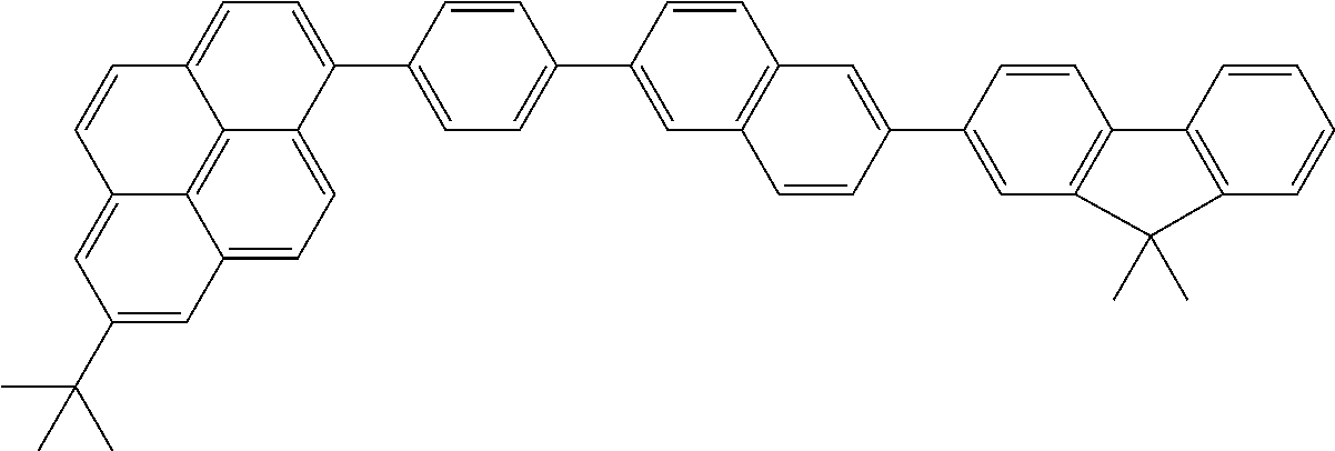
C1(C2=CC3=C(C=C2)C2=C(C=CC=C2)C3(C)C)=CC2=C(C=C1)C=C(C1=CC=C(C3=CC=C4C5=C6C(=CC(C(C)(C)C)=CC6=CC=C53)C=C4)C=C1)C=C2
